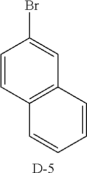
C1=CC2=C(C=C1Br)C=CC=C2.[D]
